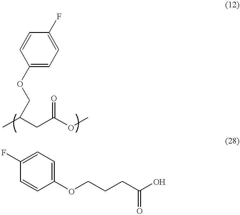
C(C(OC)=O)C(C)COC1=CC=C(F)C=C1.C1=CC(OCCCC(O)=O)=CC=C1F
